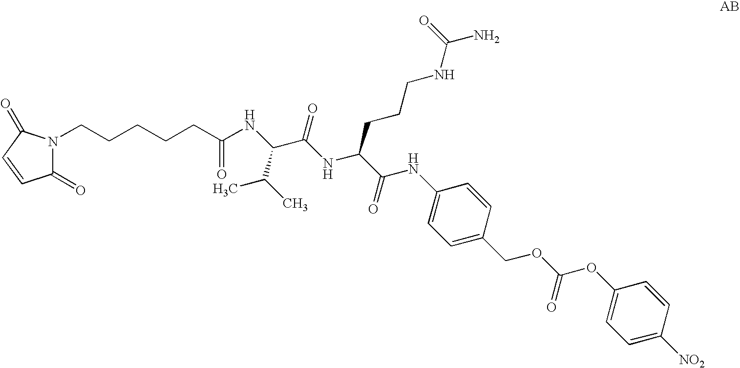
C1(=O)N(CCCCCC(NC(C(NC(C(NC2=CC=C(COC(=O)OC3=CC=C([NO2])C=C3)C=C2)=O)CCCNC(=O)N)=O)C(C)C)=O)C(=O)C=C1
